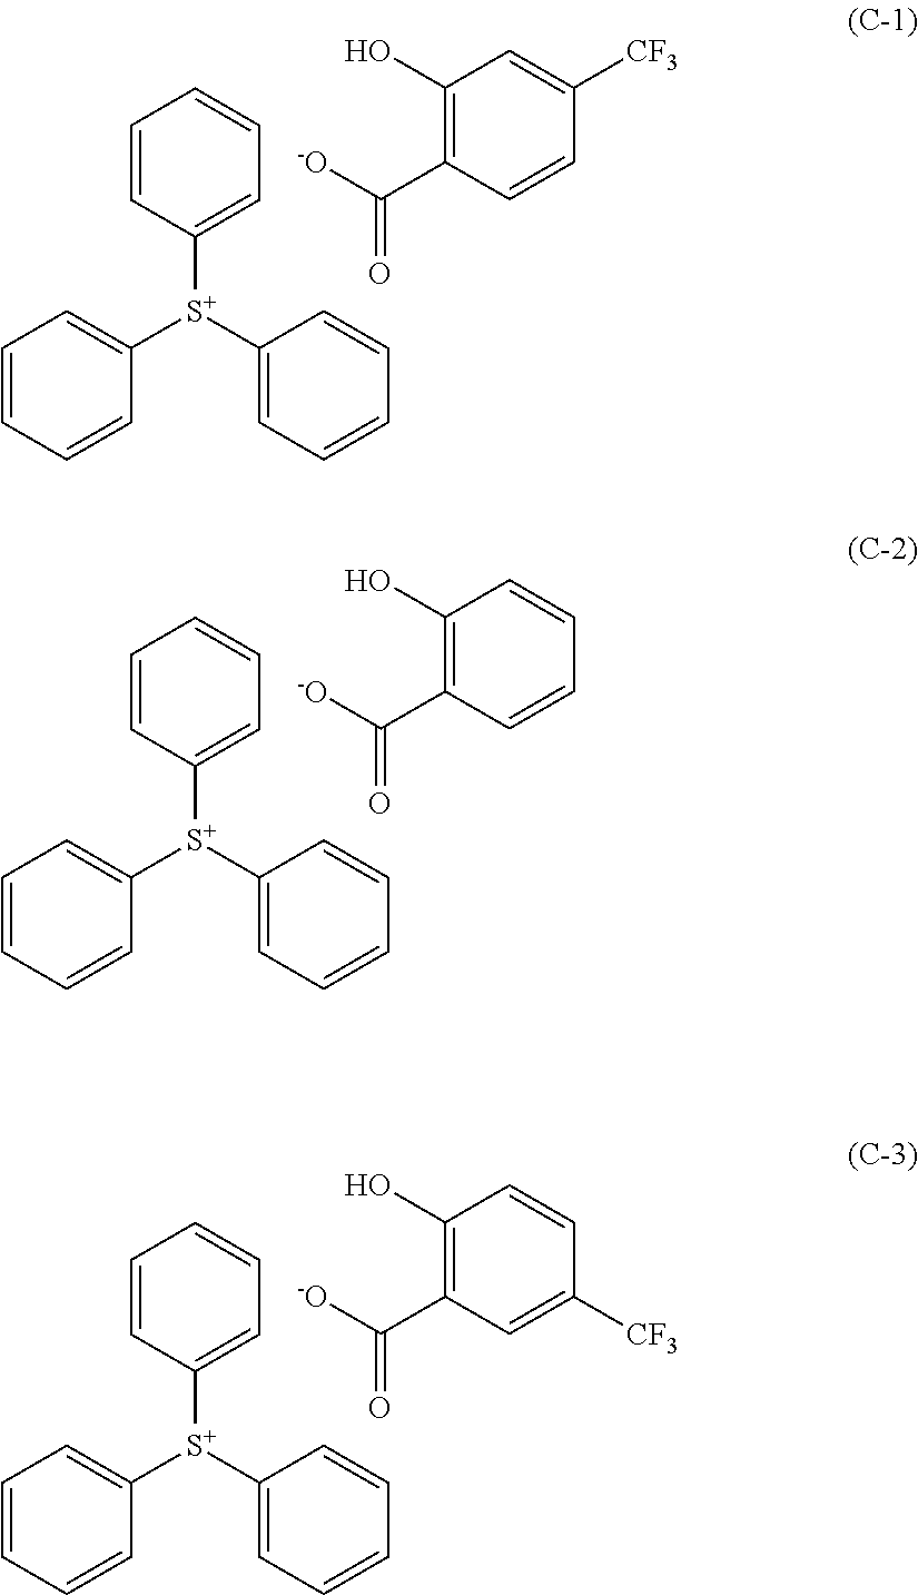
C1=CC=CC([S+](C2=CC=CC=C2)C2=CC=CC=C2)=C1.C1(O)=C(C([-O])=O)C=CC([CF3])=C1.C1=CC=CC([S+](C2=CC=CC=C2)C2=CC=CC=C2)=C1.C1(O)=C(C([-O])=O)C=CC=C1.C1=CC=CC([S+](C2=CC=CC=C2)C2=CC=CC=C2)=C1.C1(O)=C(C([-O])=O)C=C([CF3])C=C1
